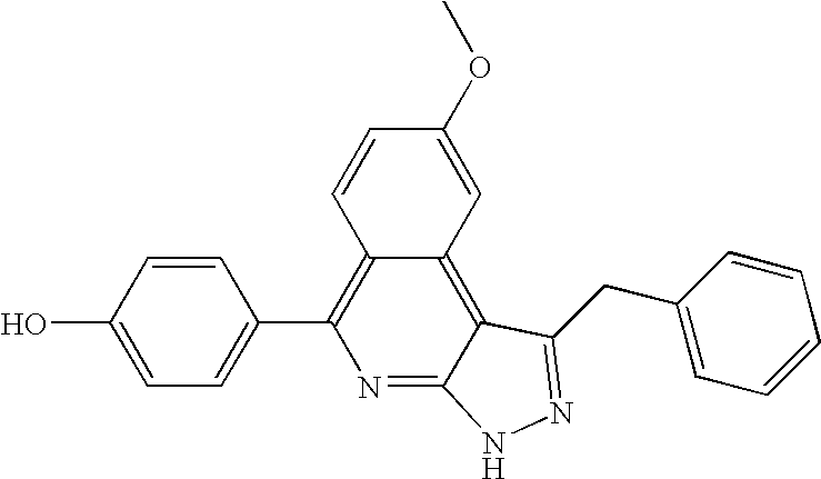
C1=C(O)C=CC(C2=C3C(=C4C(=N2)NN=C4CC2=CC=CC=C2)C=C(OC)C=C3)=C1
